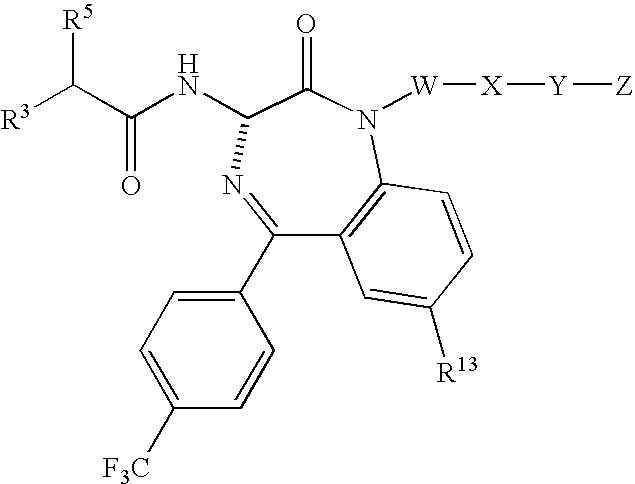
C1(C2=CC=C([F3C])C=C2)=NC(NC(C([R3])[R5])=O)C(=O)N([W][X][Y][Z])C2=C1C=C([R13])C=C2
